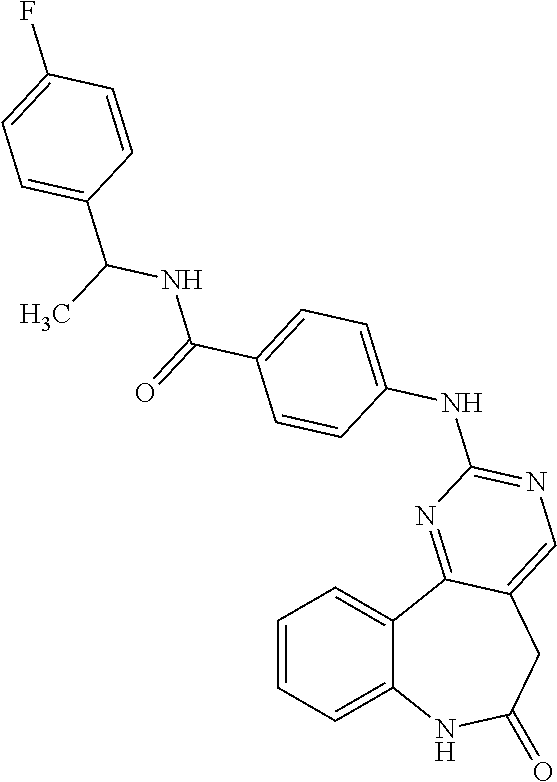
C1=CC=C2C(=C1)C1=NC(NC3=CC=C(C(=O)NC(C)C4=CC=C(F)C=C4)C=C3)=NC=C1CC(=O)N2
